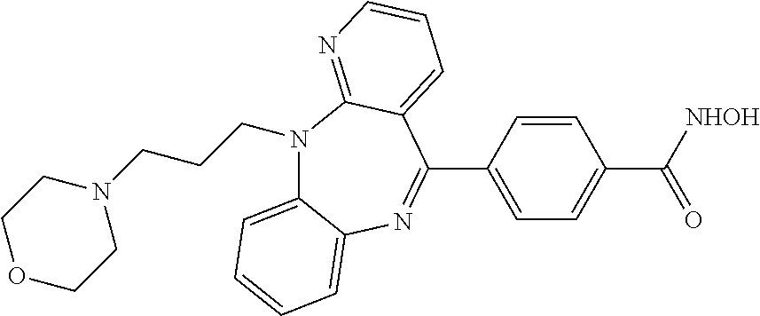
N1(CCCN2CCOCC2)C2=CC=CC=C2N=C(C2=CC=C(C([NHOH])=O)C=C2)C2=CC=CN=C12
